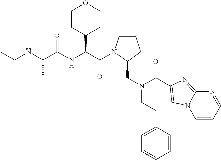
C(NC(C(NC(C(=O)N1CCCC1CN(CCC1=CC=CC=C1)C(=O)C1=CN2C=CC=NC2=N1)C1CCOCC1)=O)C)C
